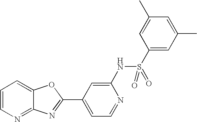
C12=NC=CC=C1OC(C1=CC=NC(NS(C3=CC(C)=CC(C)=C3)(=O)=O)=C1)=N2
